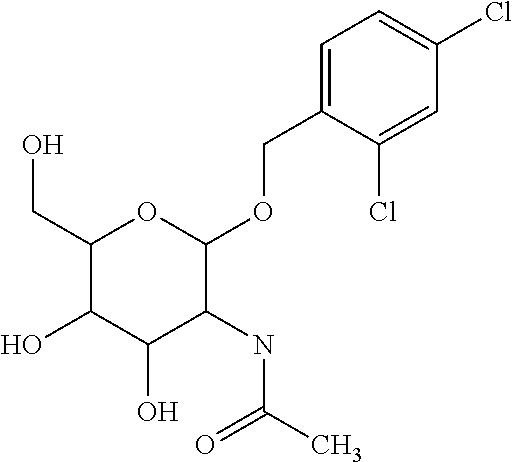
C1=C(COC2OC(CO)C(O)C(O)C2NC(C)=O)C(Cl)=CC(Cl)=C1
